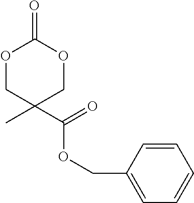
O1CC(C(=O)OCC2=CC=CC=C2)(C)COC1=O
